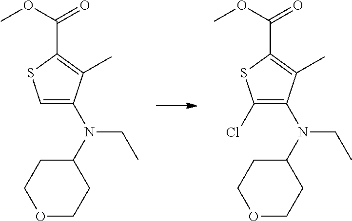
O(C(=O)C1=C(C)C(N(C2CCOCC2)CC)=CS1)C.O(C(=O)C1=C(C)C(N(C2CCOCC2)CC)=C(Cl)S1)C
